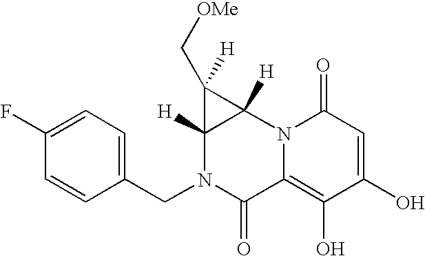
C1(CN2C(=O)C3=C(O)C(O)=CC(=O)N3C3([H])C2([H])C3(C[OMe])[H])=CC=C(F)C=C1
